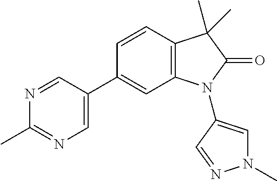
C1(C)=NC=C(C2=CC3=C(C=C2)C(C)(C)C(=O)N3C2=CN(C)N=C2)C=N1
